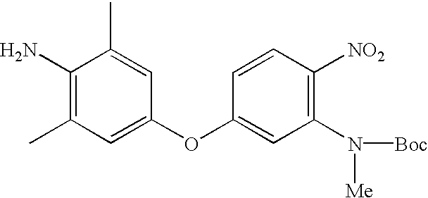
NC1=C(C)C=C(OC2=CC(N([Me])[Boc])=C([NO2])C=C2)C=C1C
